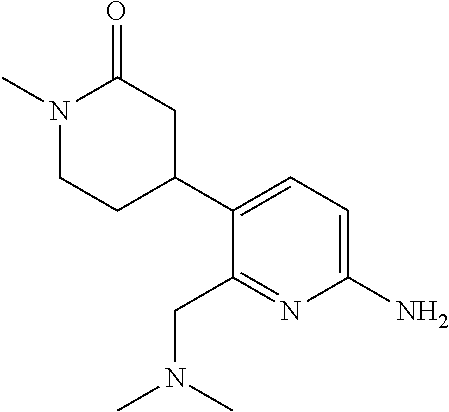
C1(N)=CC=C(C2CC(=O)N(C)CC2)C(CN(C)C)=N1
